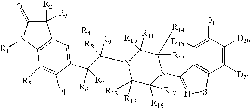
C1([R2])([R3])C(=O)N([R1])C2=C1C([R4])=C(C(C(N1C([R13])([R12])C([R16])([R17])N(C3=NSC4=C3C([D18])=C([D19])C([D20])=C4[D21])C([R15])([R14])C1([R11])[R10])([R8])[R9])([R6])[R7])C(Cl)=C2[R5]
